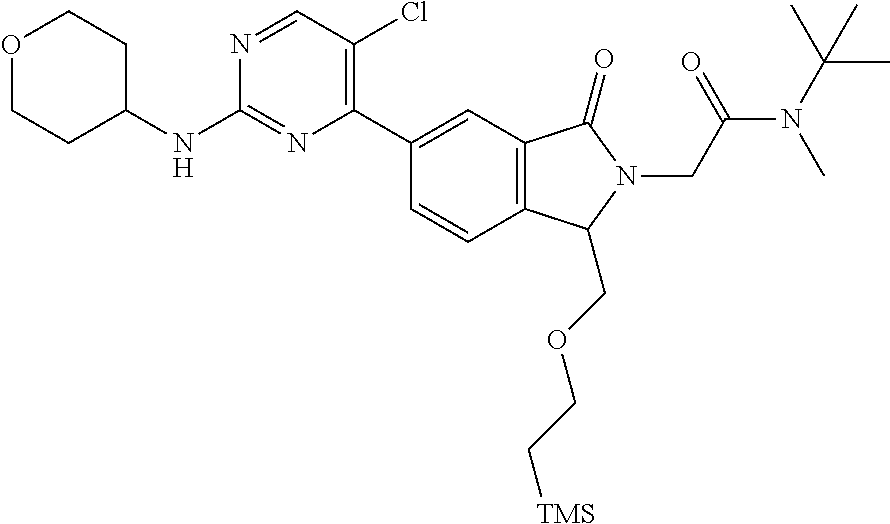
C12=C(C(=O)N(CC(N(C(C)(C)C)C)=O)C1COCC[TMS])C=C(C1=C(Cl)C=NC(NC3CCOCC3)=N1)C=C2
